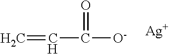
C(C(=O)[O-])=C.[Ag]
